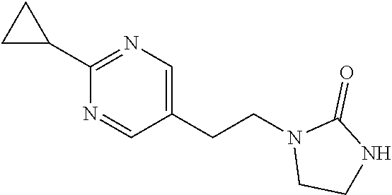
C1=C(CCN2CCNC2=O)C=NC(C2CC2)=N1
